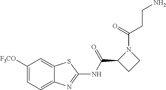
C1([F3CO])=CC=C2C(=C1)SC(NC(C1CCN1C(CCN)=O)=O)=N2
